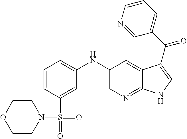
C1(NC2=CC=CC(S(=O)(=O)N3CCOCC3)=C2)=CN=C2C(=C1)C(C(C1=CC=CN=C1)=O)=CN2
